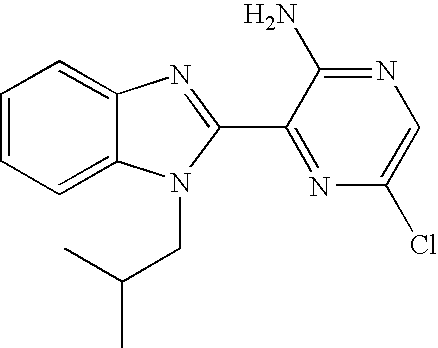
C1=CC=C2C(=C1)N=C(C1=NC(Cl)=CN=C1N)N2CC(C)C
